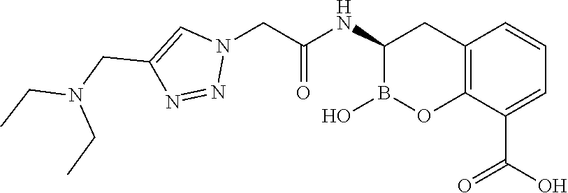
C12=C(C(C(=O)O)=CC=C1)OB(O)C(NC(CN1C=C(CN(CC)CC)N=N1)=O)C2
